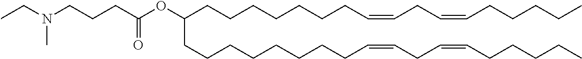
C(CCCC=CCC=CCCCCC)CCCC(CCCCCCCCC=CCC=CCCCCC)OC(CCCN(CC)C)=O
